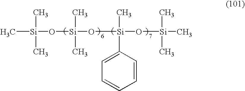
C[Si](C)(C)O[Si](C)(C)O[Si](C)(C1=CC=CC=C1)O[Si](C)(C)C
